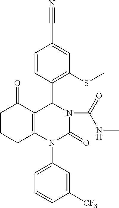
C1([CF3])=CC(N2C(=O)N(C(=O)NC)C(C3=C(SC)C=C(C#N)C=C3)C3=C2CCCC3=O)=CC=C1
